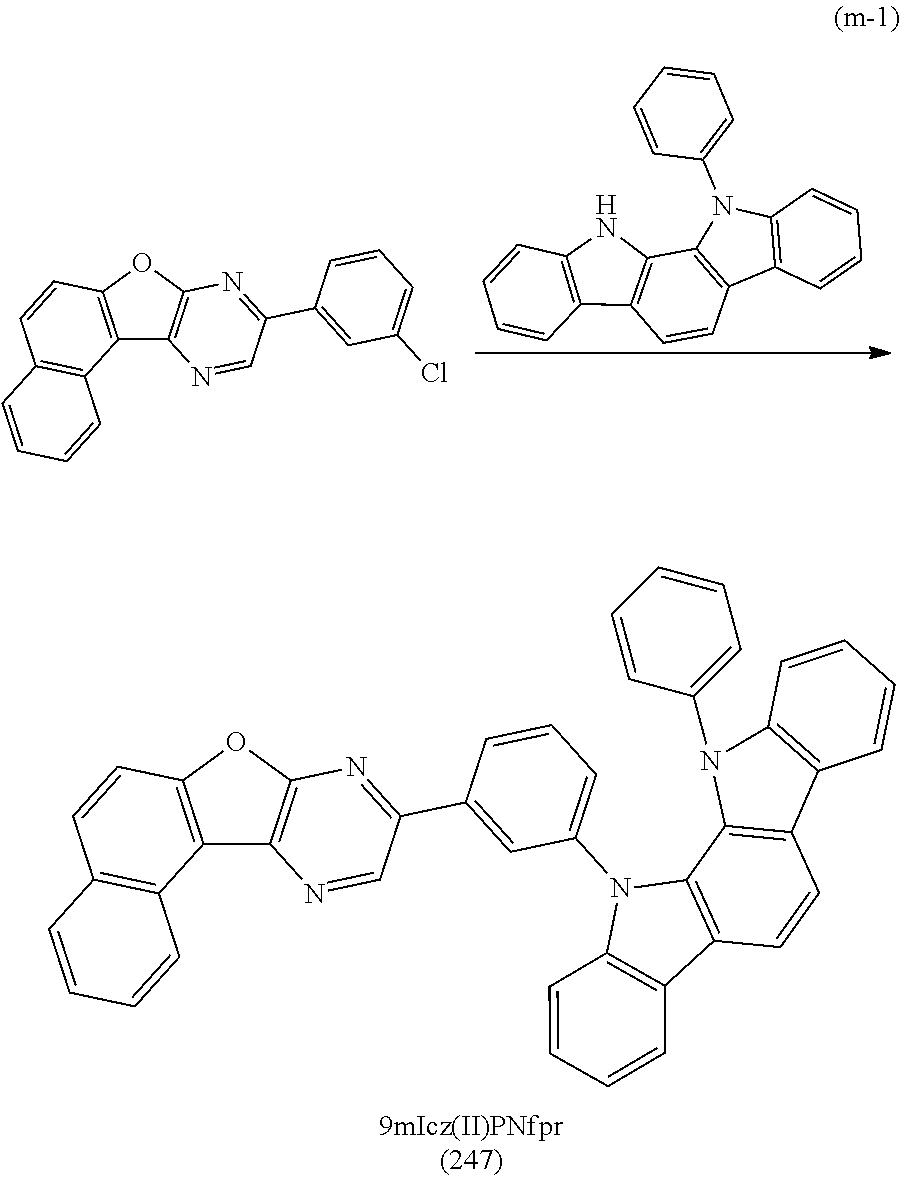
C12=C(OC3=C1N=CC(C1=CC(Cl)=CC=C1)=N3)C=CC1=C2C=CC=C1.C12=C(C3=C(C=C1)C1=C(N3)C=CC=C1)N(C1=CC=CC=C1)C1=C2C=CC=C1.C12=C(OC3=C1N=CC(C1=CC(N4C5=C(C=CC6=C5N(C5=CC=CC=C5)C5=C6C=CC=C5)C5=C4C=CC=C5)=CC=C1)=N3)C=CC1=C2C=CC=C1
